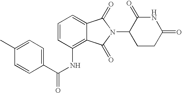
C1=CC=C2C(=C1NC(C1=CC=C(C)C=C1)=O)C(=O)N(C1CCC(=O)NC1=O)C2=O
